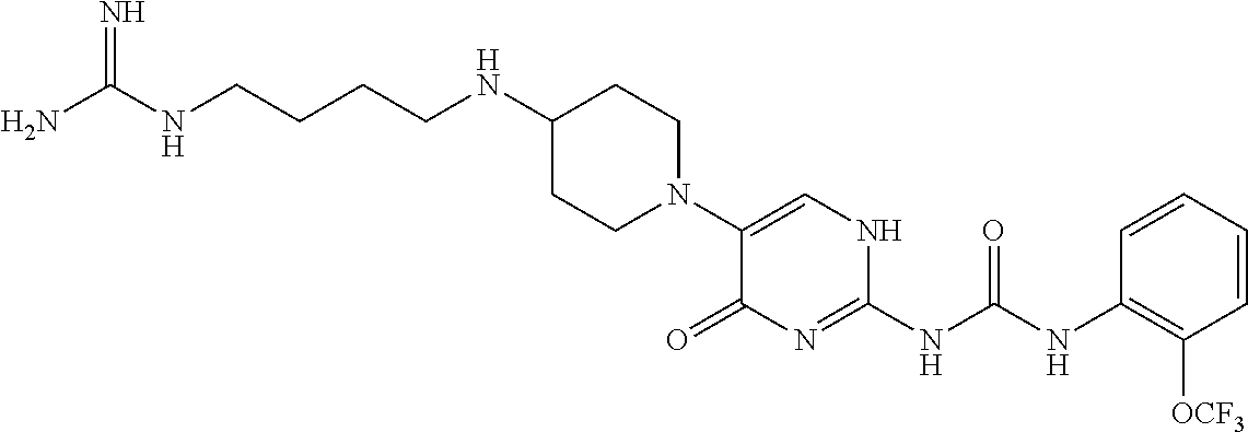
N1(C2=CNC(NC(NC3=C([OCF3])C=CC=C3)=O)=NC2=O)CCC(NCCCCNC(N)=N)CC1
